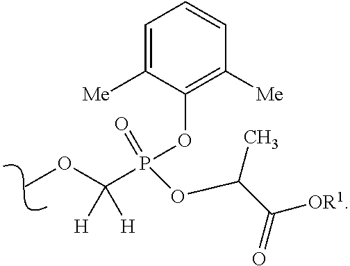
C1(OP(=O)(OC(C(=O)[OR1])C)C(OC)([H])[H])=C([Me])C=CC=C1[Me]
